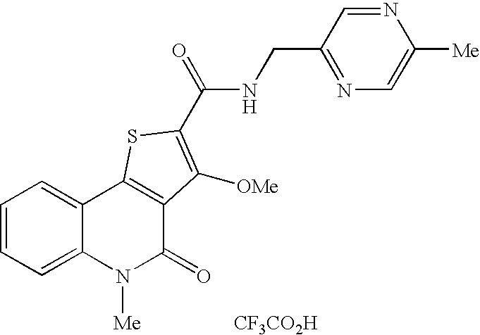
N(C(=O)C1=C([OMe])C2=C(C3=CC=CC=C3N([Me])C2=O)S1)CC1=NC=C([Me])N=C1.[CF3CO2H]
